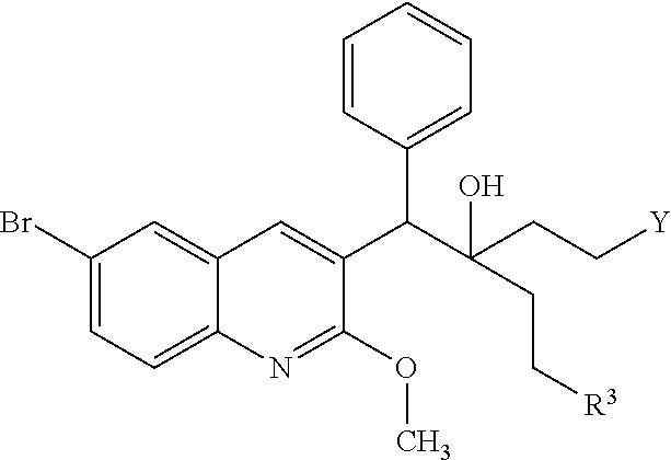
C1(Br)=CC=C2C(=C1)C=C(C(C1=CC=CC=C1)C(CC[Y])(O)CC[R3])C(OC)=N2
